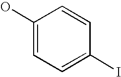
C1(O)=CC=C(I)C=C1
